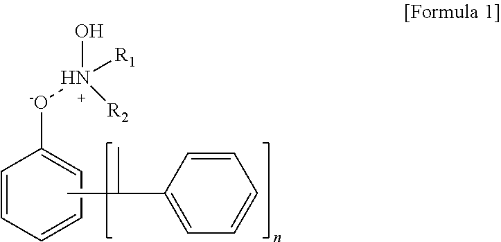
C1=CC=CC=C1[-O]N(O)([R1])[R2].C1(C(C)C)=CC=CC=C1
